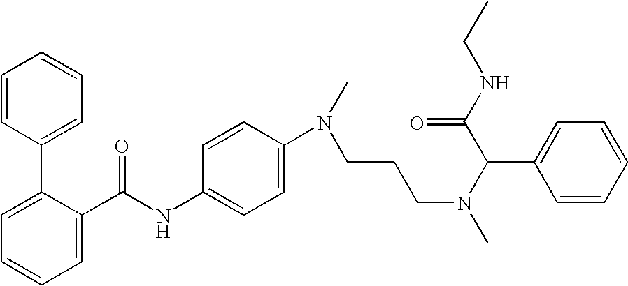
C1=C(C(NC2=CC=C(N(C)CCCN(C)C(C(NCC)=O)C3=CC=CC=C3)C=C2)=O)C(C2=CC=CC=C2)=CC=C1
